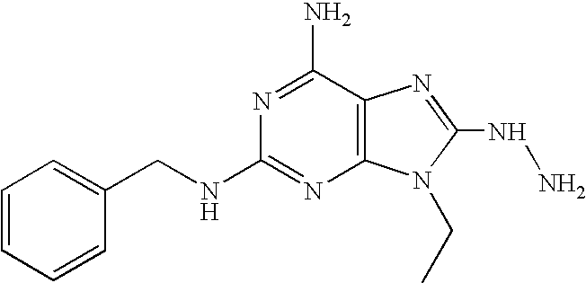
C1=CC=CC(CNC2=NC3=C(C(N)=N2)N=C(NN)N3CC)=C1
